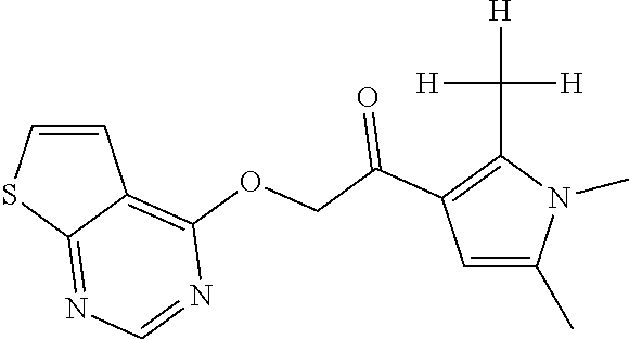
C1=CSC2=NC=NC(OCC(=O)C3=C(C([H])([H])[H])N(C)C(C)=C3)=C12
